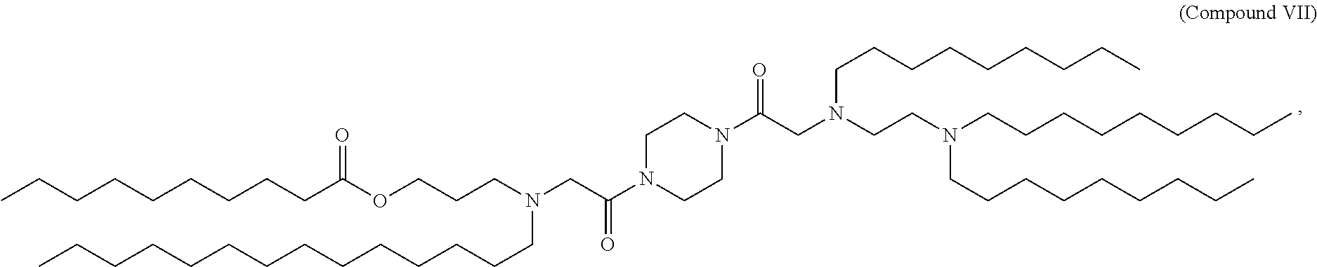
C(CCCCN(CCCOC(CCCCCCCCC)=O)CC(N1CCN(C(=O)CN(CCCCCCCCC)CCN(CCCCCCCCC)CCCCCCCCC)CC1)=O)CCCCCCCCC
